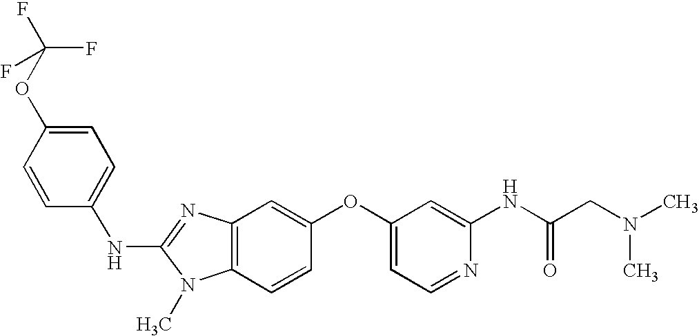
N(C1=NC2=C(N1C)C=CC(OC1=CC=NC(NC(CN(C)C)=O)=C1)=C2)C1=CC=C(OC(F)(F)F)C=C1
